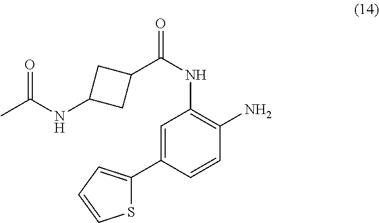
S1C(C2=CC(NC(=O)C3CC(NC(C)=O)C3)=C(N)C=C2)=CC=C1
